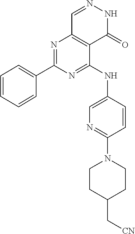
N1=C(NC2=CN=C(N3CCC(C[CN])CC3)C=C2)C2=C(N=C1C1=CC=CC=C1)C=NNC2=O
